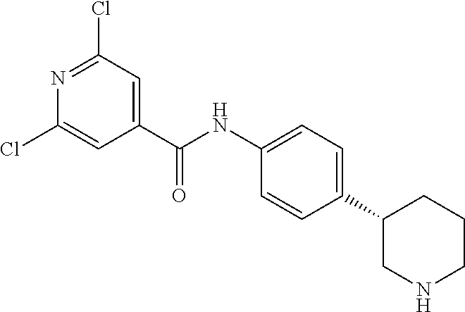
N1=C(Cl)C=C(C(NC2=CC=C(C3CNCCC3)C=C2)=O)C=C1Cl
